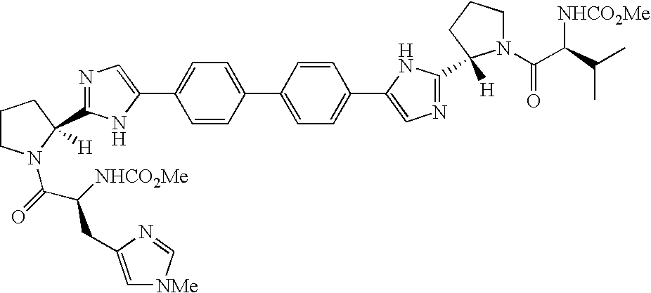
C1=CC(C2=CC=C(C3=CN=C(C4([H])N(C(C(C(C)C)[NHCO2Me])=O)CCC4)N3)C=C2)=CC=C1C1=CN=C(C2([H])N(C(=O)C([NHCO2Me])CC3=C[NMe]C=N3)CCC2)N1
